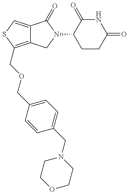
C12=C(COCC3=CC=C(CN4CCOCC4)C=C3)SC=C1C(=O)N(C1CCC(=O)NC1=O)C2
